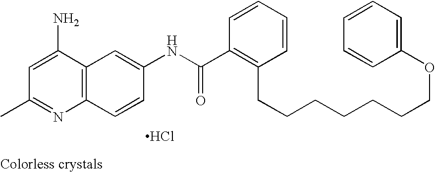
Cl.CC1=NC2=C(C(N)=C1)C=C(NC(C1=C(CCCCCCCOC3=CC=CC=C3)C=CC=C1)=O)C=C2
